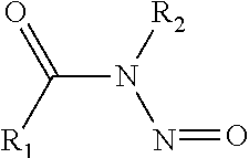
O=C([R1])N([R2])N=O
